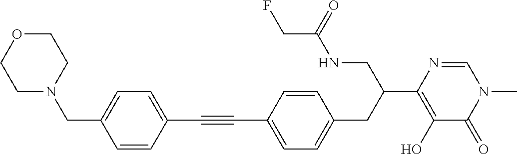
C1(C#CC2=CC=C(CC(CNC(=O)CF)C3=C(O)C(=O)N(C)C=N3)C=C2)=CC=C(CN2CCOCC2)C=C1
